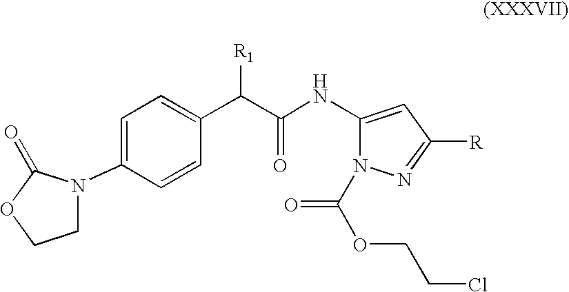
C1=C(N2CCOC2=O)C=CC(C(C(NC2=CC([R])=NN2C(OCCCl)=O)=O)[R1])=C1
